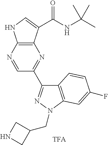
C12=C(N=CC(C3=NN(CC4CNC4)C4=C3C=CC(F)=C4)=N1)NC=C2C(NC(C)(C)C)=O
